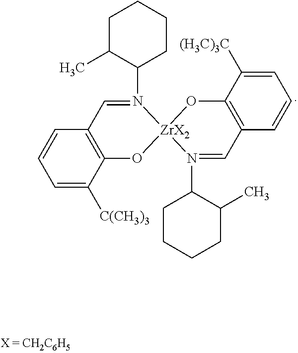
C1=C([C(CH3)3])C2=C(C=C1)C=N(C1CCCCC1C)[ZrX2]1(O2)N(C2CCCCC2C)=CC2=C(O1)C([(H3C)3C])=CC=C2
